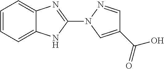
C1=C2C(=CC=C1)N=C(N1C=C(C(=O)O)C=N1)N2
